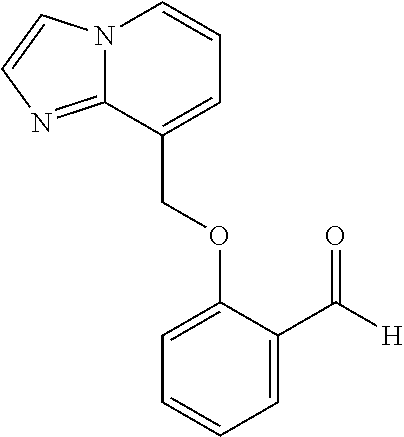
N12C(=NC=C1)C(COC1=CC=CC=C1C([H])=O)=CC=C2
